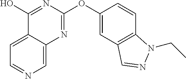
C1=C2C(=CN=C1)N=C(OC1=CC3=C(C=C1)N(CC)N=C3)N=C2O
